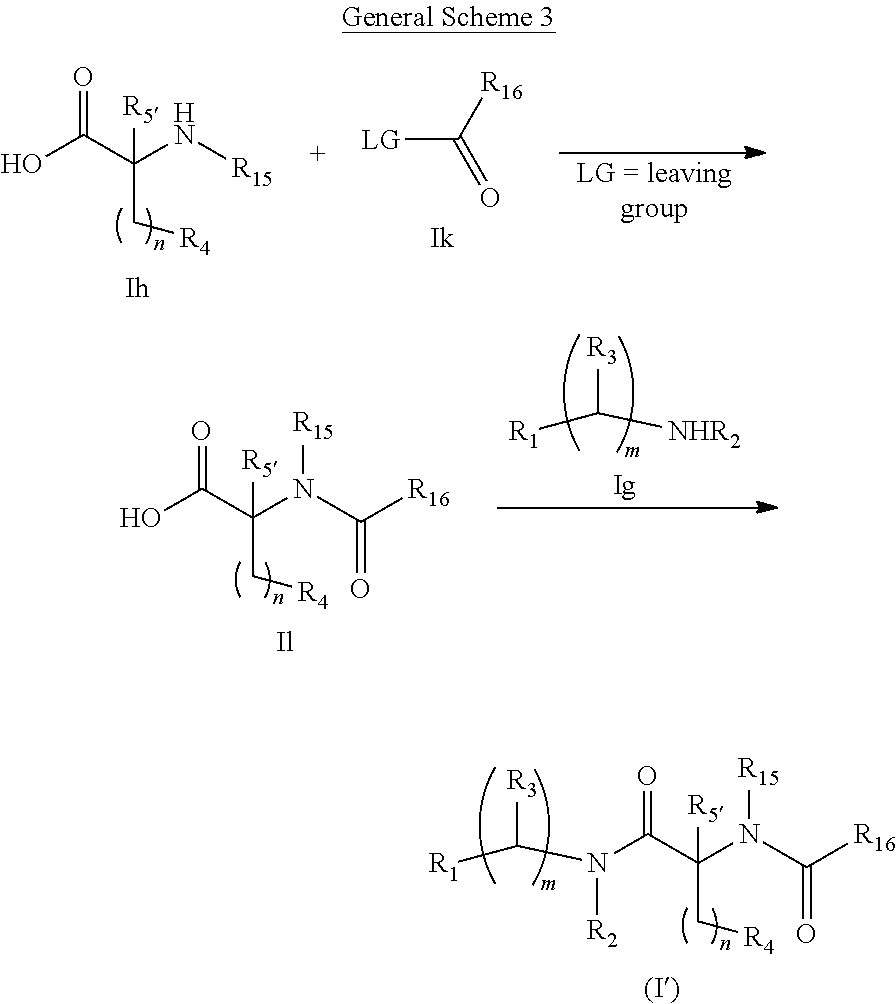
O=C(C(N[R15])(C[R4])[R5])O.[LG]C([R16])=O.[R3]C([NHR2])[R1].O=C(C(N(C([R16])=O)[R15])(C[R4])[R5])O.O=C(C(C[R4])([R5])N(C([R16])=O)[R15])N(C([R3])[R1])[R2]
